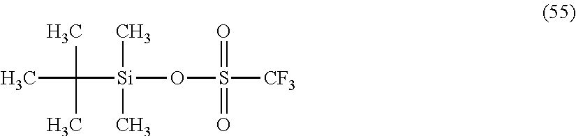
CC(C)(C)[Si](C)(C)OS(=O)(=O)[CF3]
